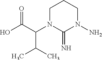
OC(C(N1C(=N)N(N)CCC1)C(C)C)=O
